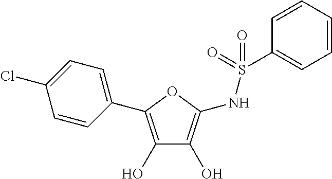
C1=CC(C2=C(O)C(O)=C(NS(C3=CC=CC=C3)(=O)=O)O2)=CC=C1Cl
